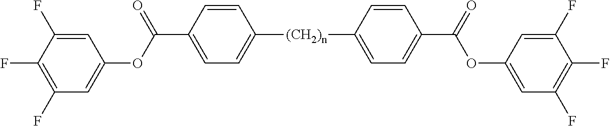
C1=CC(C(=O)OC2=CC(F)=C(F)C(F)=C2)=CC=C1[(CH2)n]C1=CC=C(C(OC2=CC(F)=C(F)C(F)=C2)=O)C=C1
